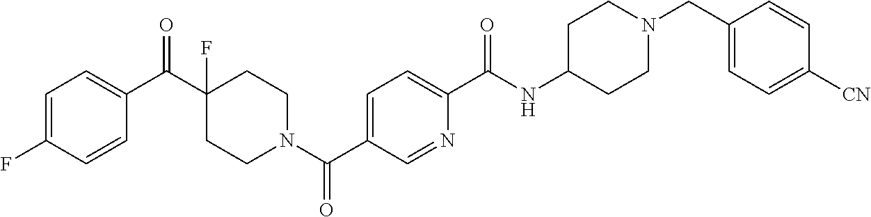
N1(C(C2=CC=C(C(NC3CCN(CC4=CC=C([CN])C=C4)CC3)=O)N=C2)=O)CCC(C(C2=CC=C(F)C=C2)=O)(F)CC1
